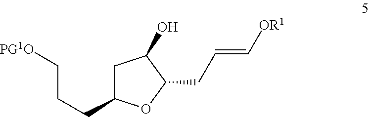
C1C(CCC[PG1O])OC(CC=C[OR1])C1O
